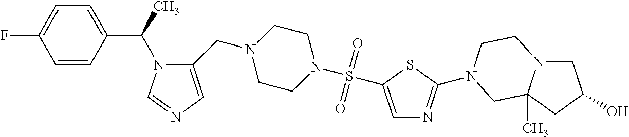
C1(C(N2C(CN3CCN(S(=O)(=O)C4=CN=C(N5CCN6CC(O)CC6(C)C5)S4)CC3)=CN=C2)C)=CC=C(F)C=C1
